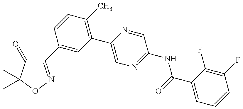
C1(C2=CC(C3=CN=C(NC(=O)C4=CC=CC(F)=C4F)C=N3)=C(C)C=C2)=NOC(C)(C)C1=O
